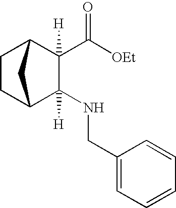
C1(C([OEt])=O)([H])C2CCC(C1(NCC1=CC=CC=C1)[H])C2
